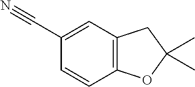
C1=CC2=C(C=C1C#N)CC(C)(C)O2
